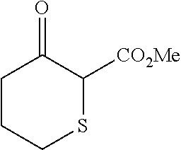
C1CCSC([CO2Me])C1=O
